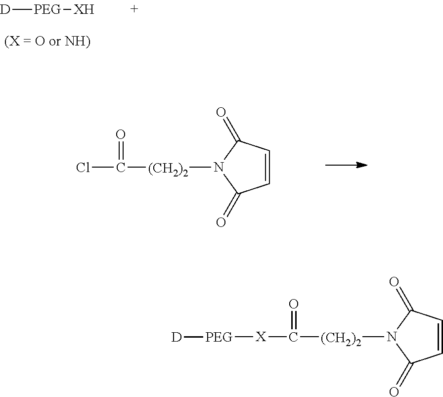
[XH][PEG][D].C1=CC(=O)N([(CH2)2]C(=O)Cl)C1=O.C1=CC(=O)N([(CH2)2]C(=O)[X][PEG][D])C1=O
